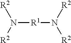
N([R1]N([R2])[R2])([R2])[R2]
